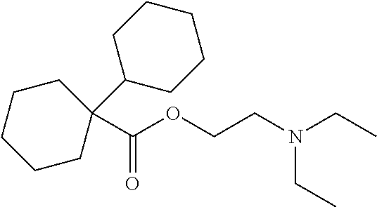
C(=O)(C1(C2CCCCC2)CCCCC1)OCCN(CC)CC
